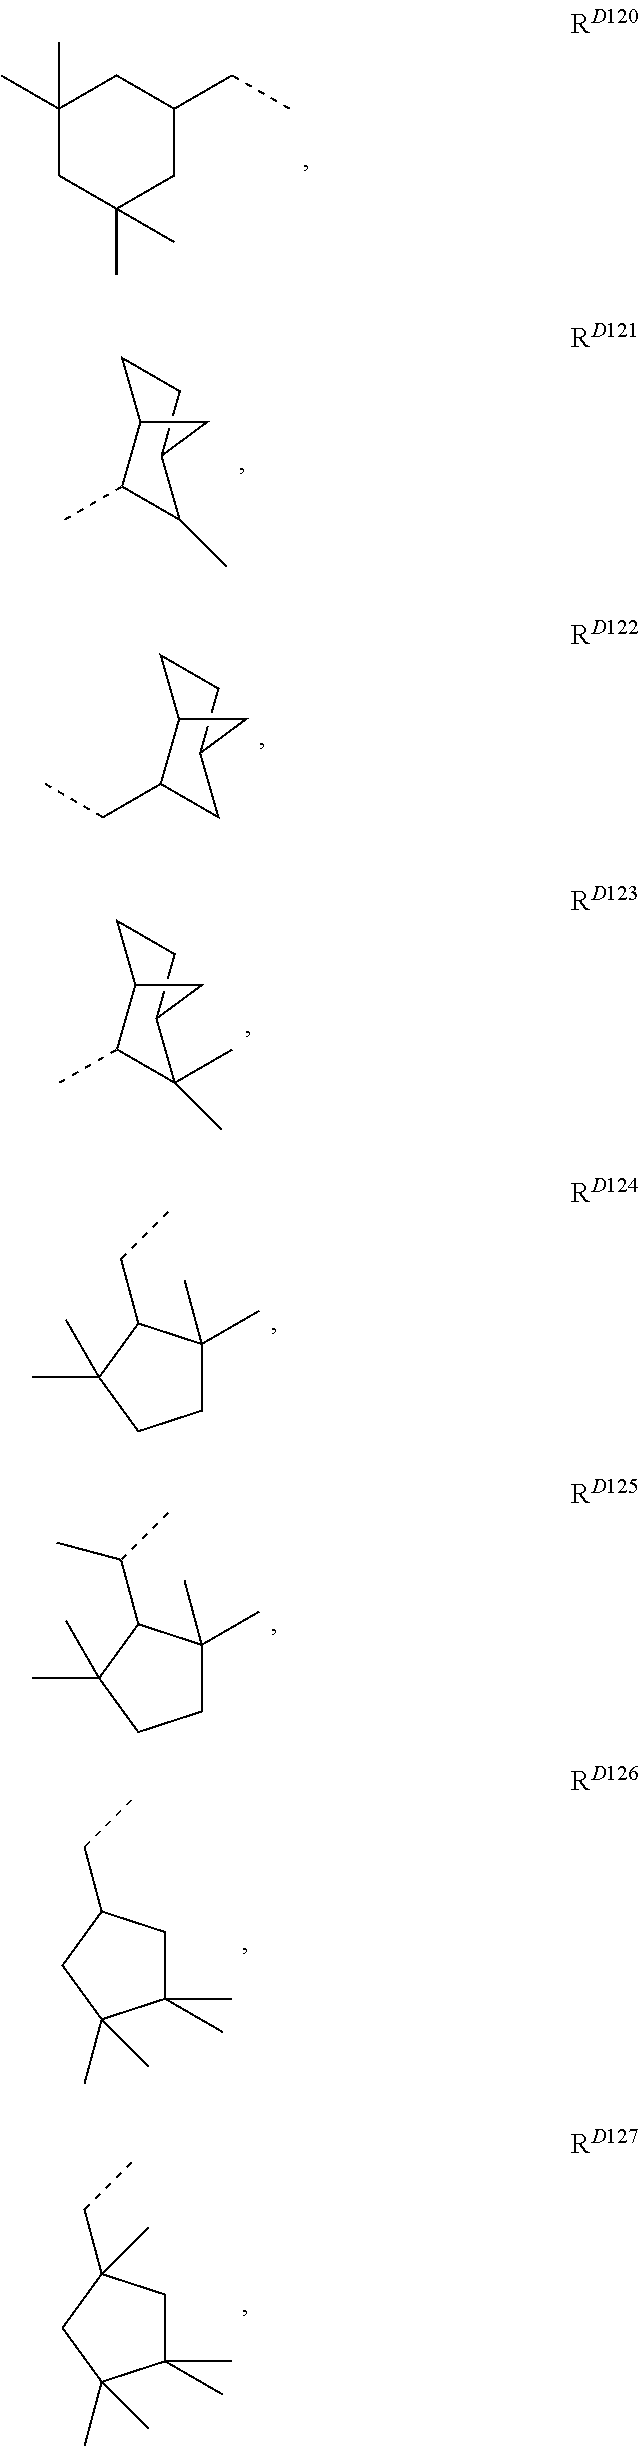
C1CC2C(CC)CC1C2.C1(C)(C)CC(C)(C)CC(CC)C1.C1CC2C(C)C(C)(C)C1C2.C1CC2C(C)C(C)C1C2.C1C(C)(C)C(CC)C(C)(C)C1.C1C(C)(C)C(C(C)C)C(C)(C)C1.C1(C)(C)CC(CC)CC1(C)C.C1(C)(C)CC(CC)(C)CC1(C)C
